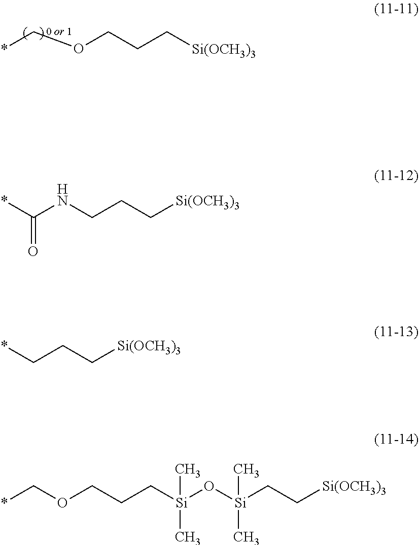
*COCCC[Si(OCH3)3].*C(NCCC[Si(OCH3)3])=O.*CCC[Si(OCH3)3].O([Si](CC[Si(OCH3)3])(C)C)[Si](CCCOC*)(C)C
